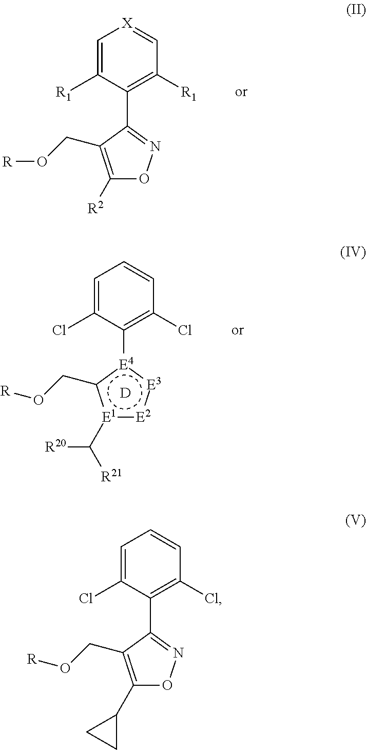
C1=C([R1])C(C2=NOC([R2])=C2CO[R])=C([R1])C=[X]1.C1=C(Cl)C([E4]2:[E3]:[E2]:[E1](C([R21])[R20])c2CO[R])=C(Cl)C=C1.[D].C1=C(Cl)C(C2=NOC(C3CC3)=C2CO[R])=C(Cl)C=C1
